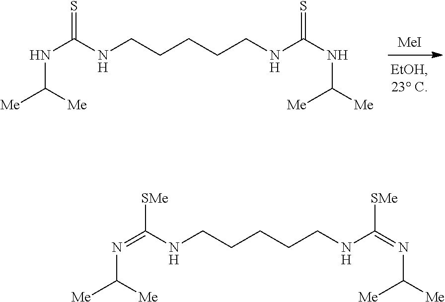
N(C(NCCCCCNC(NC([Me])[Me])=S)=S)C([Me])[Me].[MeI].N(=C(NCCCCCNC(=NC([Me])[Me])[SMe])[SMe])C([Me])[Me]
